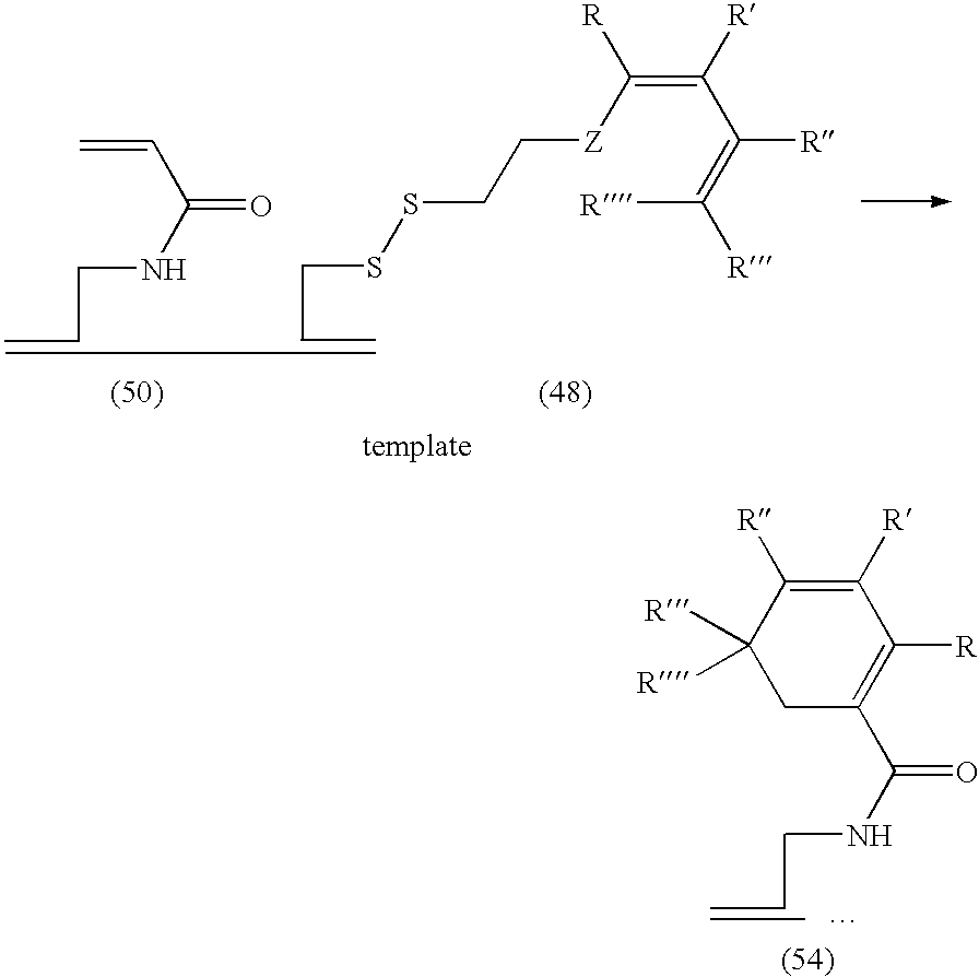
CSSCC[Z]C(=C([R])C(=C([R])[R])[R])[R].CNC(=O)C=C.CNC(=O)C1=C([R])C([R])=C([R])C([R])([R])C1
